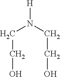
[H]N(CCO)CCO
